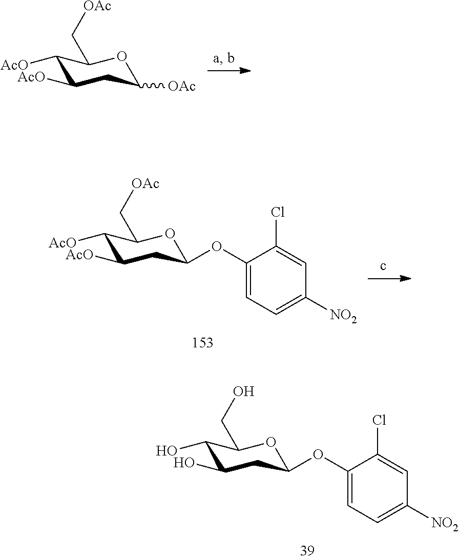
C1([AcO])C([AcO])CC([OAc])OC1C[OAc].C1(O)C(O)CC(OC2=CC=C([NO2])C=C2Cl)OC1CO.C1([AcO])C([AcO])CC(OC2=CC=C([NO2])C=C2Cl)OC1C[OAc]
